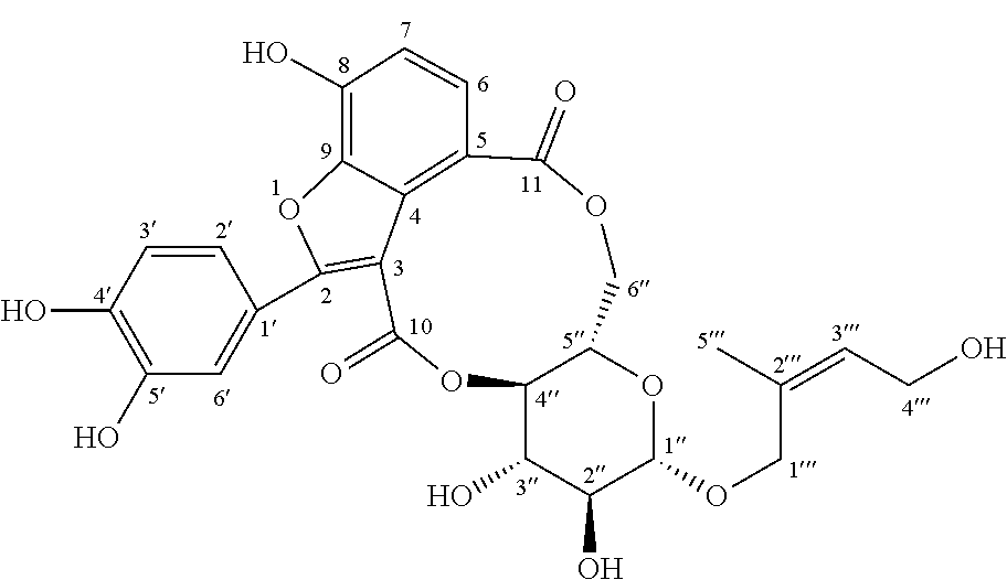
C1(O)=C(O)C=C(C2=C3C4=C(C(=O)OCC5OC(OCC(C)=CCO)C(O)C(O)C5OC3=O)C=CC(O)=C4O2)C=C1
